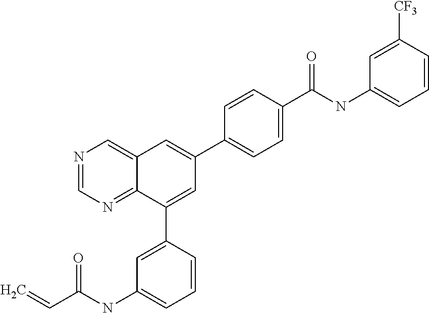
C(NC1=CC=CC(C2=CC(C3=CC=C(C(NC4=CC=CC([CF3])=C4)=O)C=C3)=CC3=CN=CN=C23)=C1)(C=C)=O
